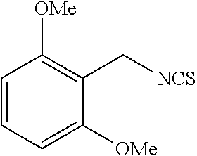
C1=CC=C([OMe])C(C[NCS])=C1[OMe]
